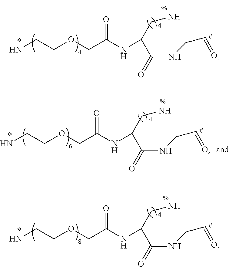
NCCOCC(NC(CN)C(NCC=O)=O)=O.NCCOCC(NC(CN)C(NCC=O)=O)=O.NCCOCC(NC(CN)C(NCC=O)=O)=O
